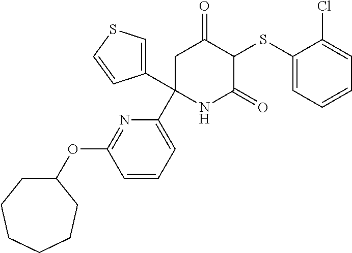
C1(SC2C(=O)CC(C3=CC=CC(OC4CCCCCC4)=N3)(C3=CSC=C3)NC2=O)=CC=CC=C1Cl
